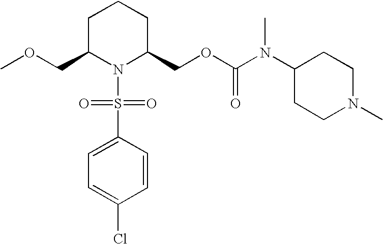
C1C(COC)N(S(C2=CC=C(Cl)C=C2)(=O)=O)C(COC(=O)N(C2CCN(C)CC2)C)CC1
